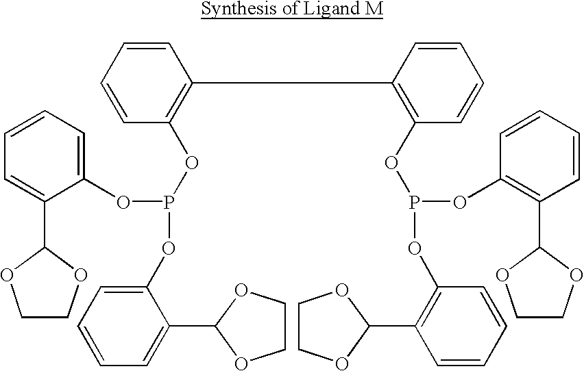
C1(OP(OC2=CC=CC=C2C2OCCO2)OC2=CC=CC=C2C2OCCO2)=C(C2=C(OP(OC3=C(C4OCCO4)C=CC=C3)OC3=C(C4OCCO4)C=CC=C3)C=CC=C2)C=CC=C1
